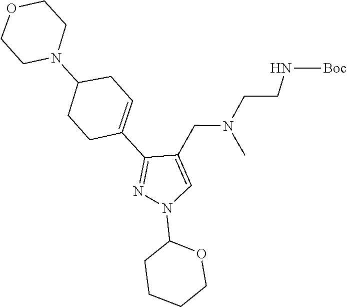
C1(N2C=C(CN(CCN[Boc])C)C(C3=CCC(N4CCOCC4)CC3)=N2)CCCCO1
